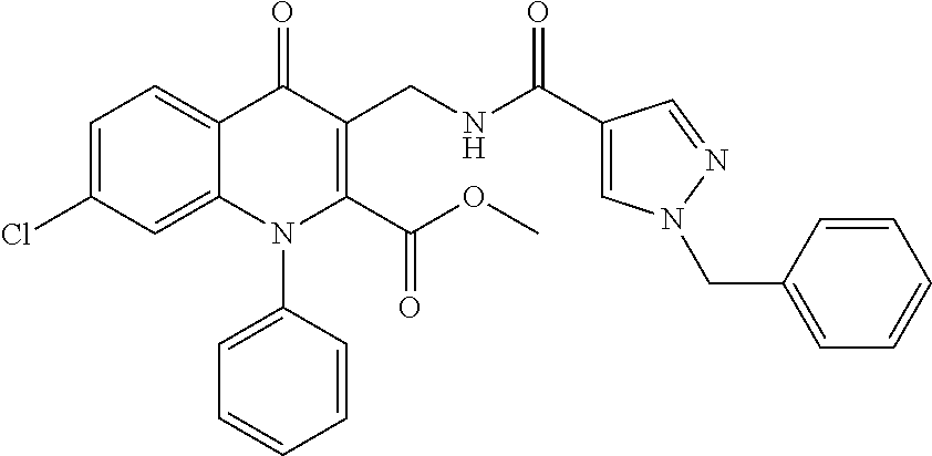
C1=C(Cl)C=C2C(=C1)C(=O)C(CNC(C1=CN(CC3=CC=CC=C3)N=C1)=O)=C(C(OC)=O)N2C1=CC=CC=C1
